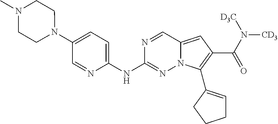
N1(C2=CC=C(NC3=NN4C(=CC(C(=O)N([CD3])[D3C])=C4C4=CCCC4)C=N3)N=C2)CCN(C)CC1
